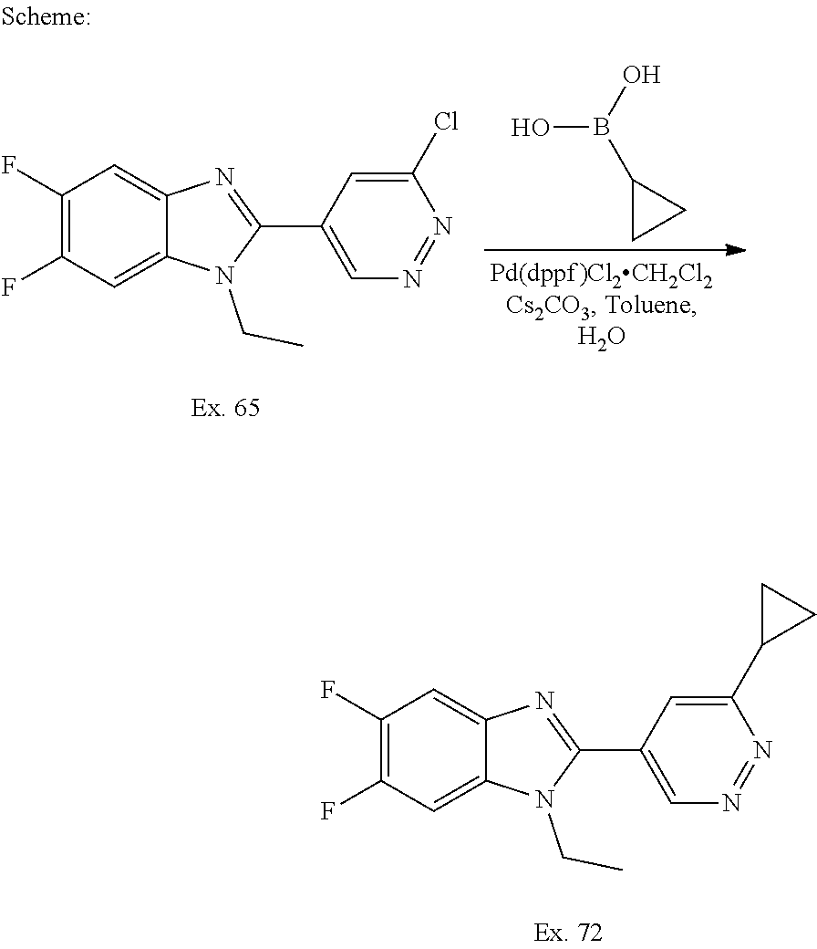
C1(F)=C(F)C=C2C(=C1)N=C(C1=CN=NC(C3CC3)=C1)N2CC.C1(F)=C(F)C=C2C(=C1)N=C(C1=CN=NC(Cl)=C1)N2CC.B(O)(C1CC1)O
